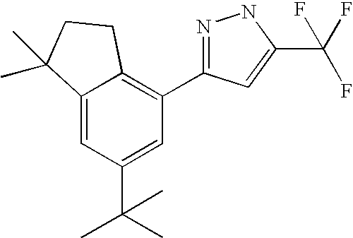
C12=CC(C(C)(C)C)=CC(C3=NNC(C(F)(F)F)=C3)=C1CCC2(C)C
